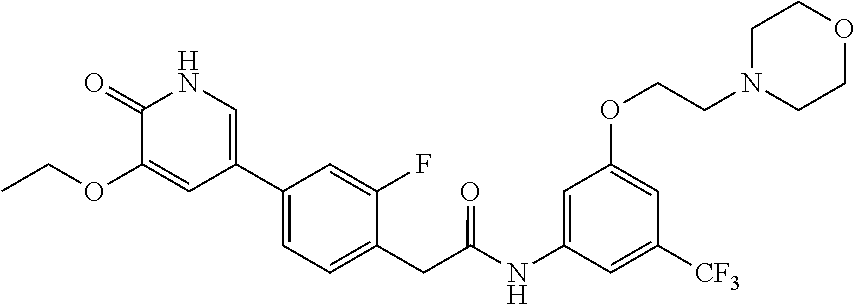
C1=C(NC(CC2=CC=C(C3=CNC(=O)C(OCC)=C3)C=C2F)=O)C=C([CF3])C=C1OCCN1CCOCC1
